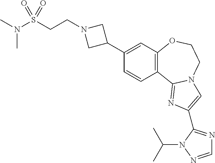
C1(C2CN(CCS(N(C)C)(=O)=O)C2)=CC2=C(C=C1)C1=NC(C3=NC=NN3C(C)C)=CN1CCO2
